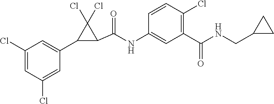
C1(Cl)=CC(Cl)=CC(C2C(C(=O)NC3=CC(C(=O)NCC4CC4)=C(Cl)C=C3)C2(Cl)Cl)=C1
